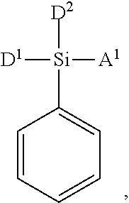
C1=CC=CC=C1[Si]([D2])([D1])[A1]
